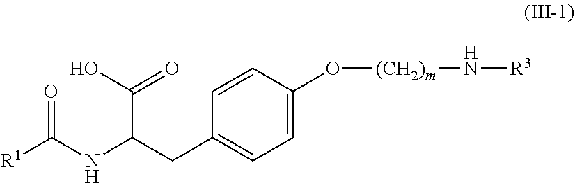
C1=CC(CC(NC([R1])=O)C(O)=O)=CC=C1O[(CH2)m]N[R3]
